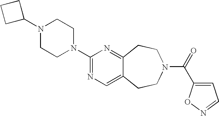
C1C(N2CCN(C3=NC=C4C(=N3)CCN(C(=O)C3=CC=NO3)CC4)CC2)CC1
